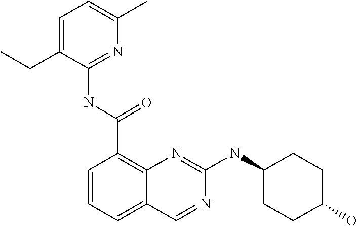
C1=CC=C2C(=C1C(NC1=NC(C)=CC=C1CC)=O)N=C(NC1CCC(O)CC1)N=C2
